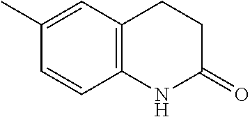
C12=C(C=C(C)C=C1)CCC(=O)N2
